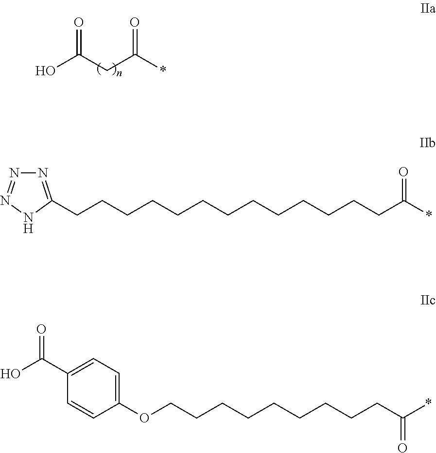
OC(CC(*)=O)=O.N1=C(CCCCCCCCCCCCCC(*)=O)NN=N1.C1(C(O)=O)=CC=C(OCCCCCCCCCC(*)=O)C=C1
